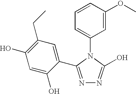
C1=CC(OC)=CC(N2C(O)=NN=C2C2=CC(CC)=C(O)C=C2O)=C1
